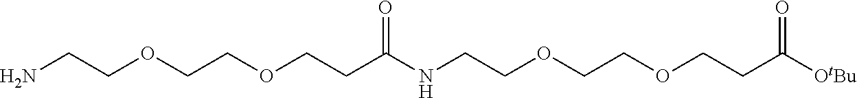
NCCOCCOCCC(NCCOCCOCCC([OtBu])=O)=O
